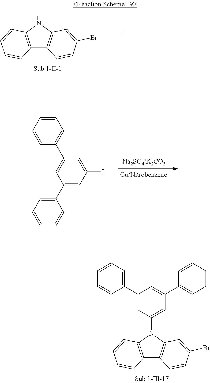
C12=C(NC3=C1C=CC(Br)=C3)C=CC=C2.C1=CC=CC(C2=CC(C3=CC=CC=C3)=CC(I)=C2)=C1.C12=C(N(C3=CC(C4=CC=CC=C4)=CC(C4=CC=CC=C4)=C3)C3=C1C=CC(Br)=C3)C=CC=C2
